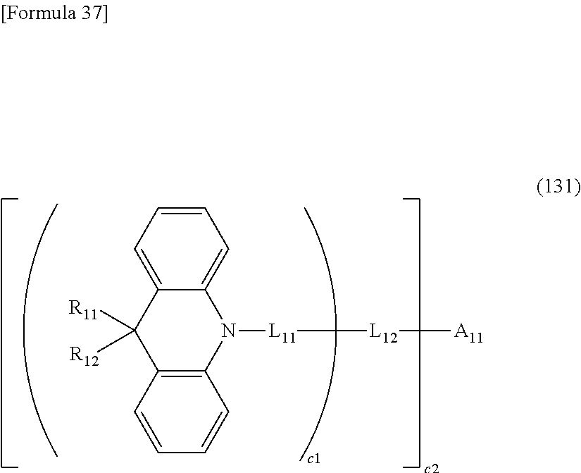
C1=CC=C2C(=C1)N([L11][L12][A11])C1=C(C2([R11])[R12])C=CC=C1
